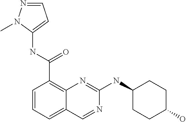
C1=CC=C2C(=C1C(NC1=CC=NN1C)=O)N=C(NC1CCC(O)CC1)N=C2
